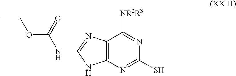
C12=C(N=C(S)N=C1[NR2R3])NC(NC(OCC)=O)=N2
